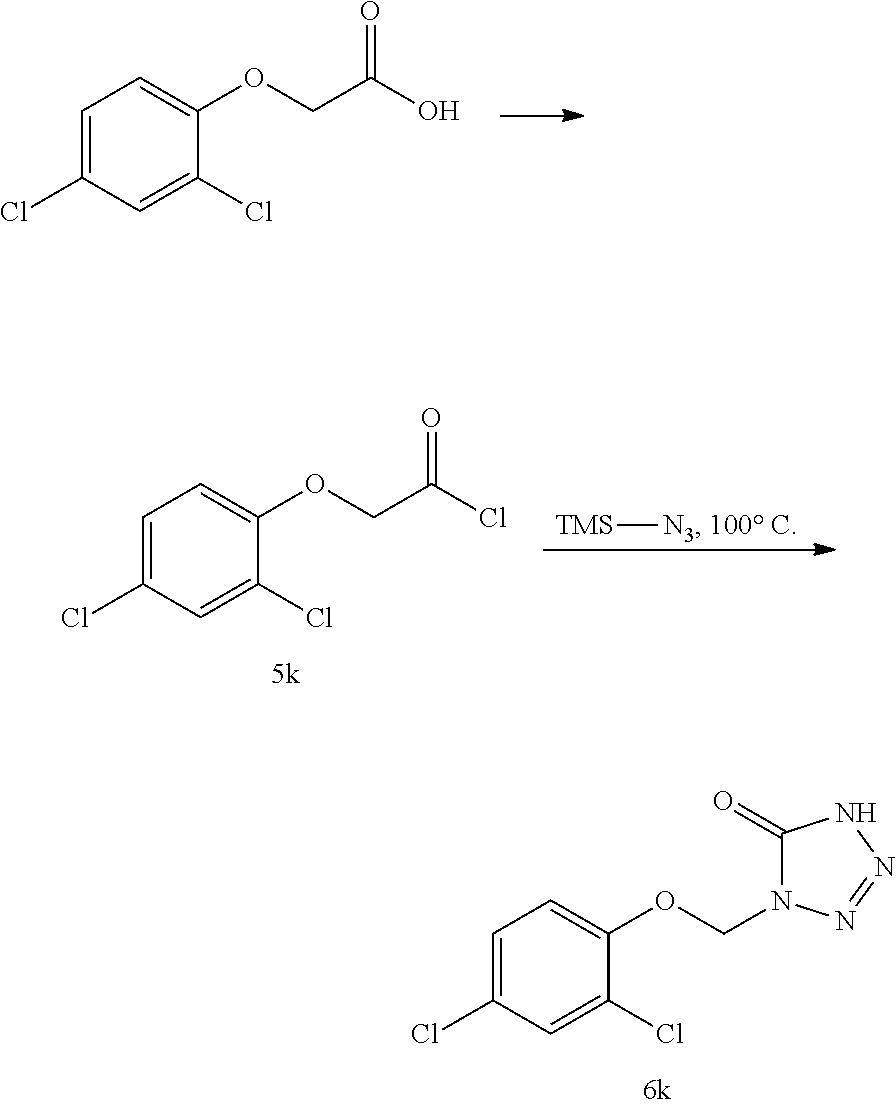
C1=C(Cl)C=C(Cl)C(OCC(O)=O)=C1.[TMS][N3].[100 C].C1=C(Cl)C=C(Cl)C(OCC(Cl)=O)=C1.C1=C(Cl)C=C(Cl)C(OCN2C(=O)NN=N2)=C1
